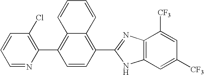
C1=NC(C2=C3C(=C(C4=NC5=C(C=C([CF3])C=C5[CF3])N4)C=C2)C=CC=C3)=C(Cl)C=C1
